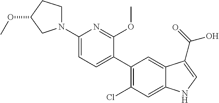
C1(C2=CC=C(N3CCC(OC)C3)N=C2OC)=C(Cl)C=C2C(=C1)C(C(=O)O)=CN2
